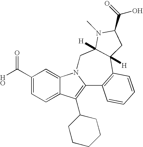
C1(C(O)=O)=CC=C2C(=C1)N1C(=C2C2CCCCC2)C2=C(C3([H])C([H])(C1)N(C)C(C(=O)O)C3)C=CC=C2
